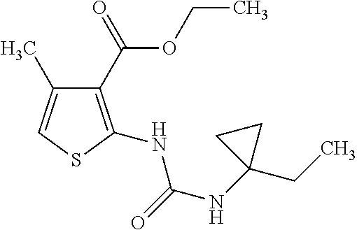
C1(C(=O)OCC)=C(NC(NC2(CC)CC2)=O)SC=C1C
